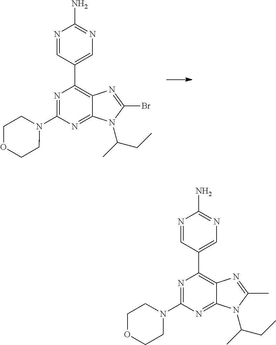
N1=C(N2CCOCC2)N=C2C(=C1C1=CN=C(N)N=C1)N=C(Br)N2C(CC)C.N1=C(N2CCOCC2)N=C2C(=C1C1=CN=C(N)N=C1)N=C(C)N2C(CC)C
